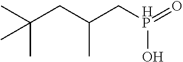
C(CC(C[HP](=O)O)C)(C)(C)C
